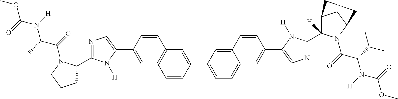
COC(=O)N(C(C(=O)N1C(C2=NC=C(C3=CC4=C(C=C3)C=C(C3=CC=C5C(=C3)C=CC(C3=CN=C(C6([H])C7CC(N6C(C(N(C(OC)=O)[H])C(C)C)=O)CC7)N3[H])=C5)C=C4)N2[H])CCC1)C)[H]
